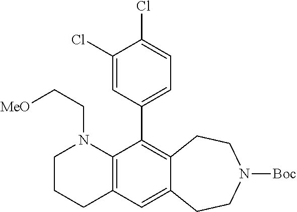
C12=C(C(C3=CC=C(Cl)C(Cl)=C3)=C3C(=C1)CCN([Boc])CC3)N(CC[MeO])CCC2
